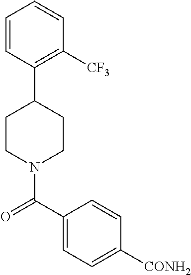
C1CN(C(=O)C2=CC=C([CONH2])C=C2)CCC1C1=C([CF3])C=CC=C1
